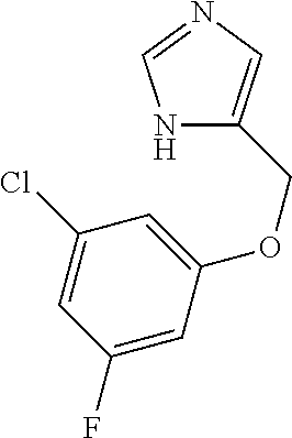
N1C(COC2=CC(Cl)=CC(F)=C2)=CN=C1
